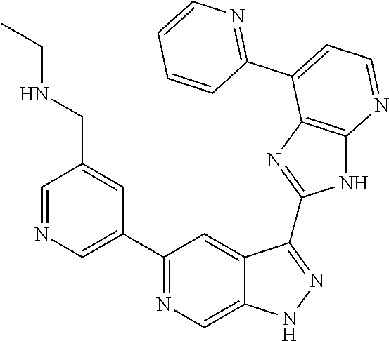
C1=NC=C(C2=NC=C3C(=C2)C(C2=NC4=C(N2)N=CC=C4C2=NC=CC=C2)=NN3)C=C1CNCC
